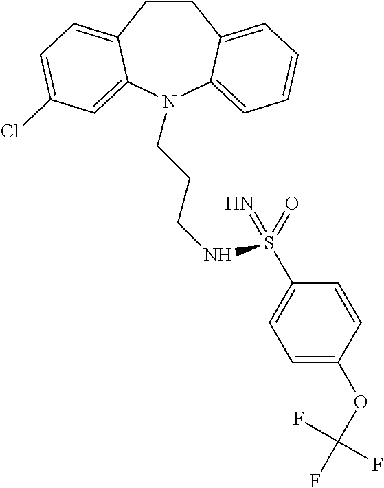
C1CC2=CC=C(Cl)C=C2N(CCCNS(C2=CC=C(OC(F)(F)F)C=C2)(=O)=N)C2=CC=CC=C12
